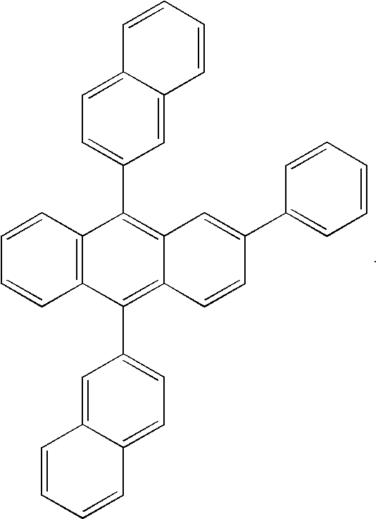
C1=C2C(=CC=C1C1=C3C(=C(C4=CC=C5C(=C4)C=CC=C5)C4=C1C=CC=C4)C=CC(C1=CC=CC=C1)=C3)C=CC=C2
